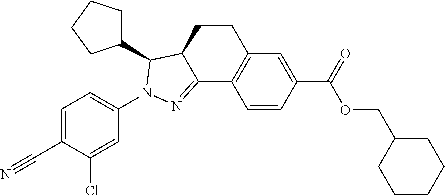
C1CC2C(=NN(C3=CC=C(C#N)C(Cl)=C3)C2C2CCCC2)C2=C1C=C(C(=O)OCC1CCCCC1)C=C2
